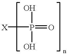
P(=O)([X])(O)O
